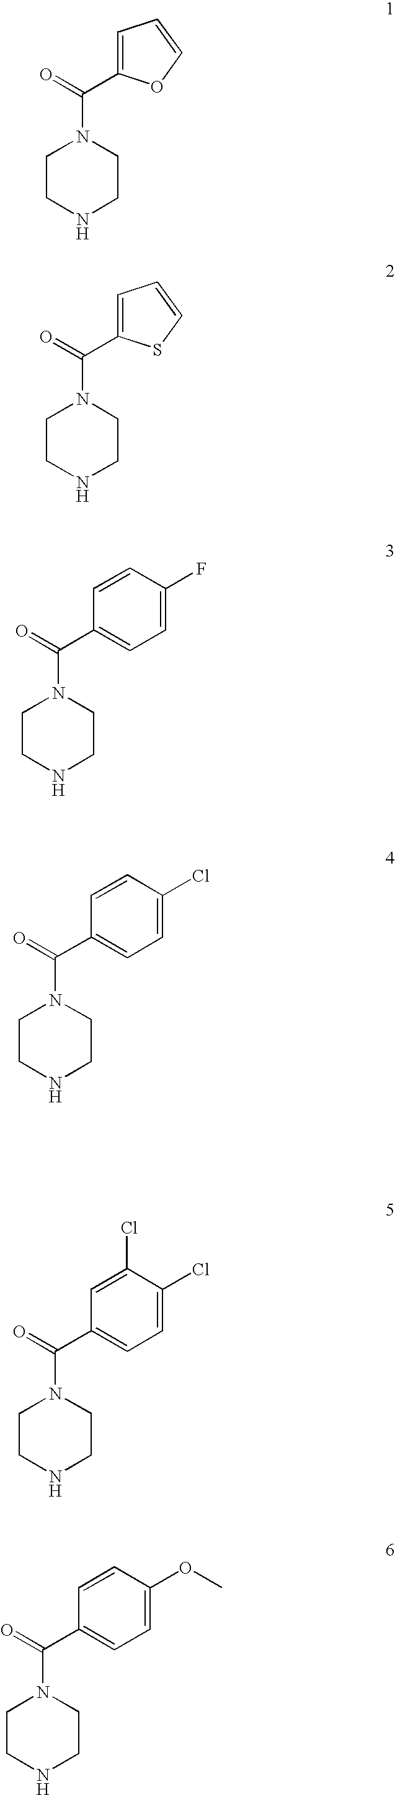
C1=C(C(=O)N2CCNCC2)OC=C1.C1=C(C(=O)N2CCNCC2)SC=C1.C1(C(=O)N2CCNCC2)=CC=C(F)C=C1.C1(C(=O)N2CCNCC2)=CC=C(Cl)C=C1.C1(C(=O)N2CCNCC2)=CC=C(Cl)C(Cl)=C1.C1(C(=O)N2CCNCC2)=CC=C(OC)C=C1
